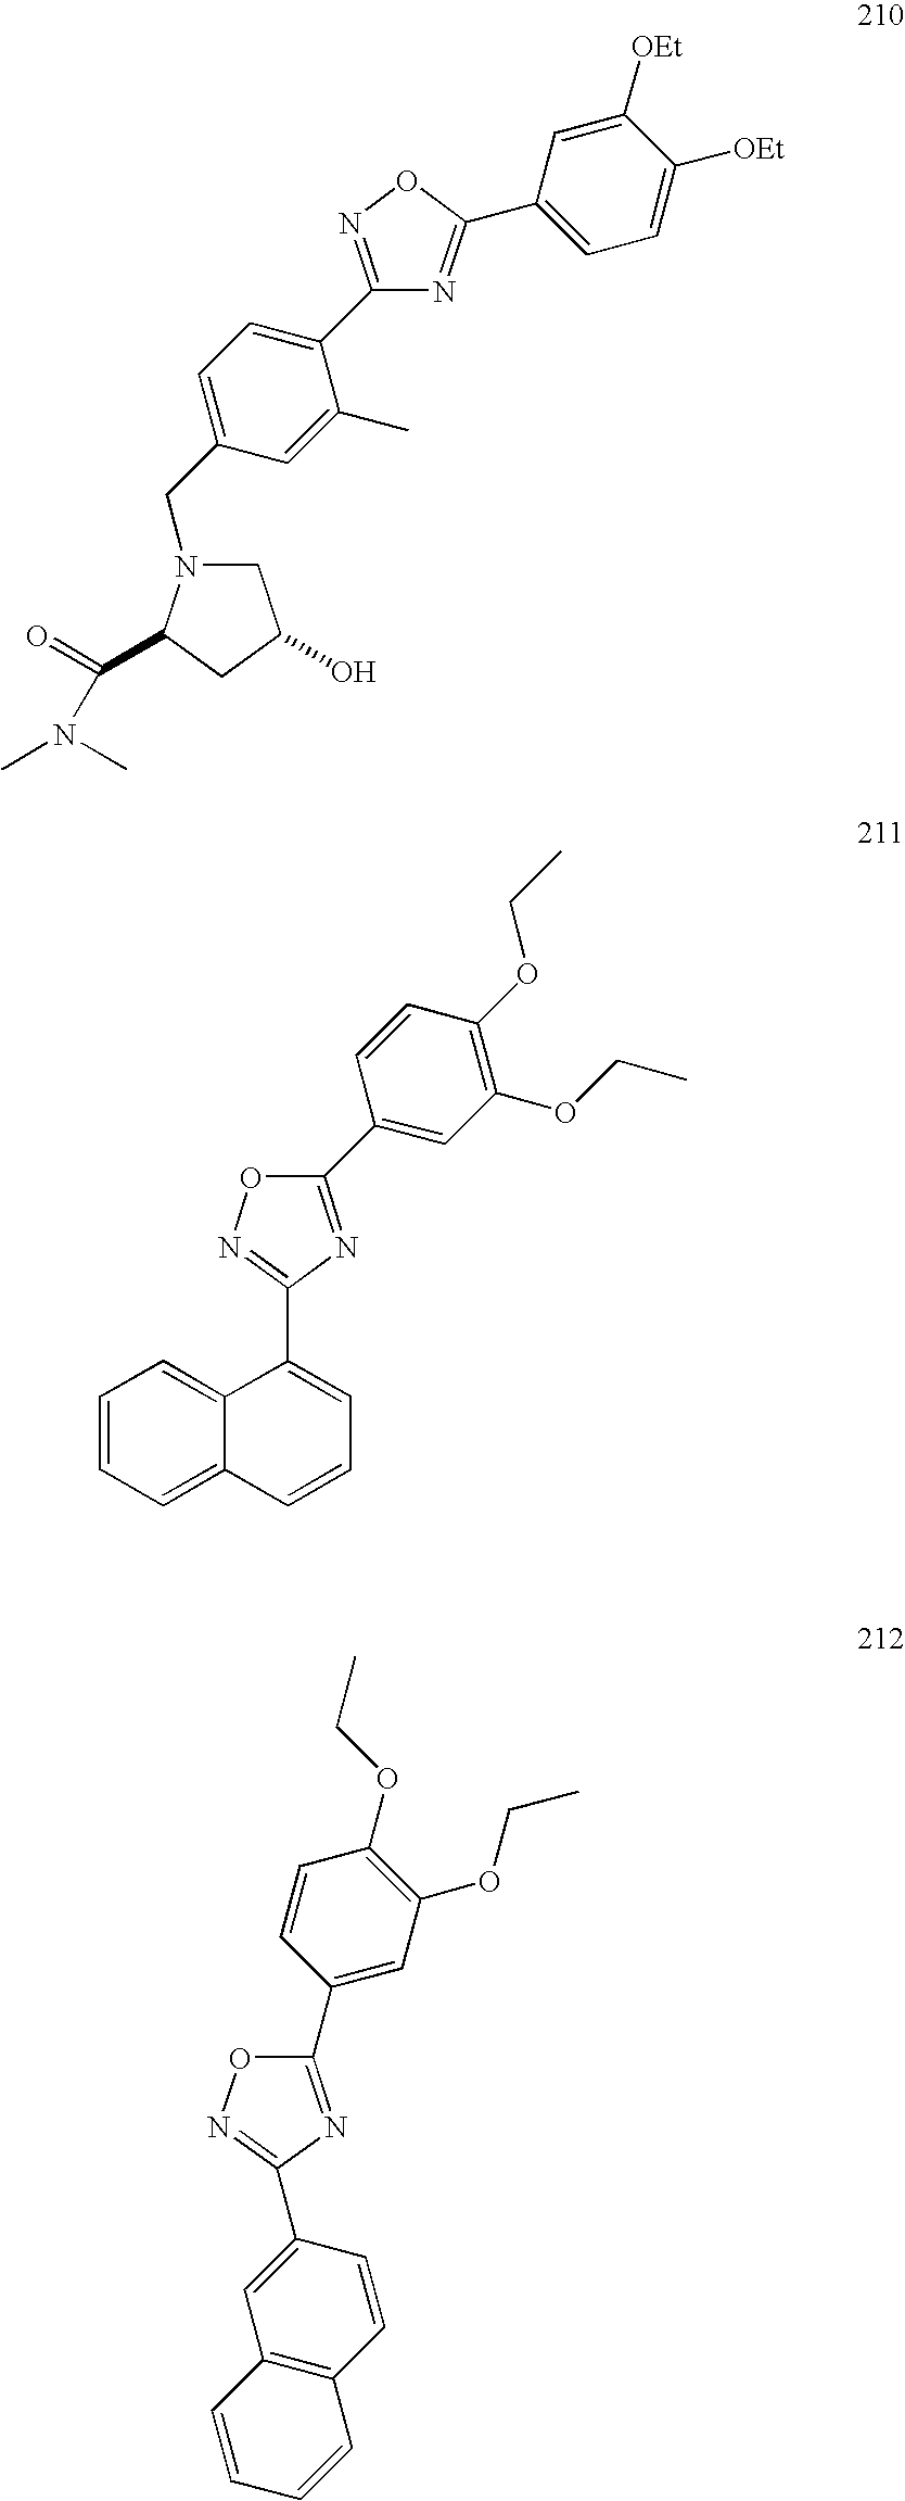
C1([OEt])=CC(C2=NC(C3=CC=C(CN4CC(O)CC4C(=O)N(C)C)C=C3C)=NO2)=CC=C1[OEt].C1=CC=C2C(=C1)C(C1=NOC(C3=CC(OCC)=C(OCC)C=C3)=N1)=CC=C2.C1(C2=NC(C3=CC4=C(C=C3)C=CC=C4)=NO2)=CC(OCC)=C(OCC)C=C1
